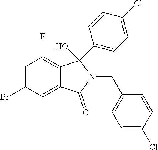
C1=C(Br)C=C2C(=C1F)C(C1=CC=C(Cl)C=C1)(O)N(CC1=CC=C(Cl)C=C1)C2=O
